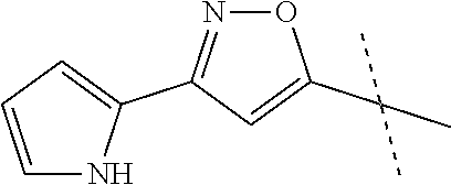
C1=CC=C(C2=NOC(C(C)(C)C)=C2)N1
